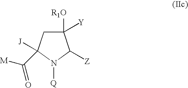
C1([R1O])([Y])CC([J])(C([M])=O)N([Q])C1[Z]
